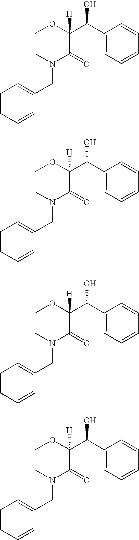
C1=CC=CC(CN2C(=O)C(C(C3=CC=CC=C3)O)([H])OCC2)=C1.C1=CC=CC(CN2C(=O)C(C(C3=CC=CC=C3)O)([H])OCC2)=C1.C1=CC=CC(CN2C(=O)C(C(C3=CC=CC=C3)O)([H])OCC2)=C1.C1=CC=CC(CN2C(=O)C(C(C3=CC=CC=C3)O)([H])OCC2)=C1
